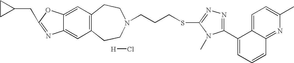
C12=CC3=C(C=C1OC(CC1CC1)=N2)CCN(CCCSC1=NN=C(C2=CC=CC4=NC(C)=CC=C24)N1C)CC3.[H]Cl
